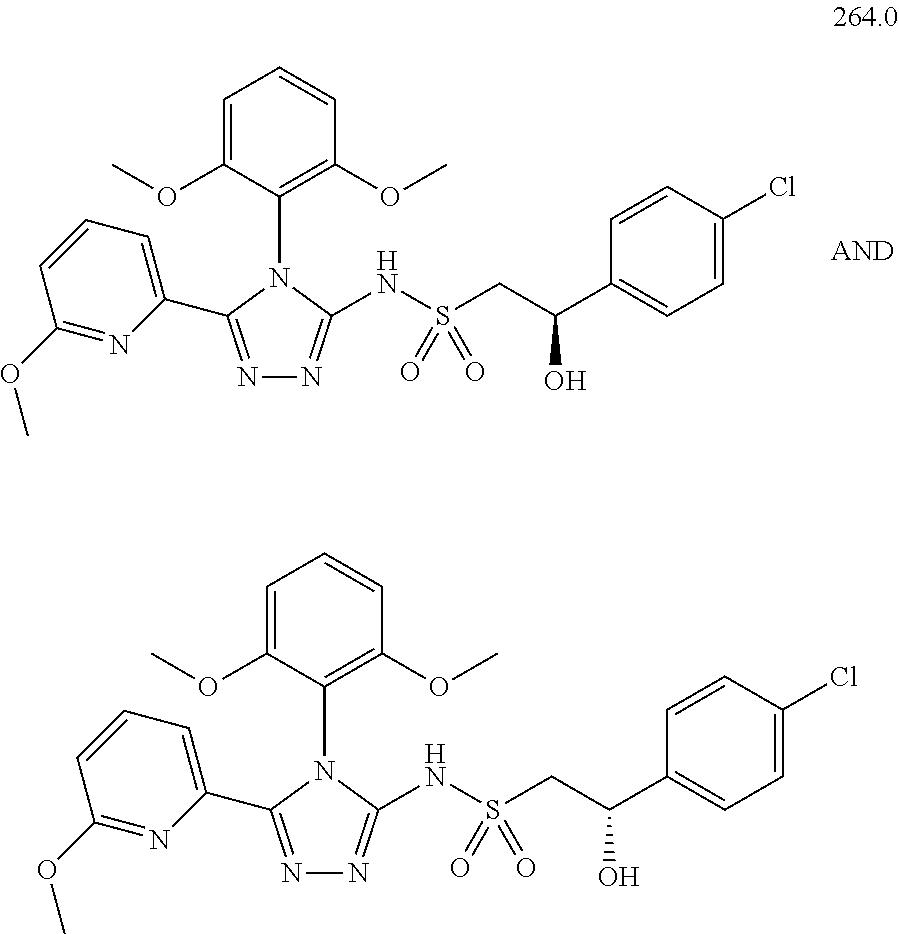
N1=C(C2=CC=CC(OC)=N2)N(C2=C(OC)C=CC=C2OC)C(NS(CC(C2=CC=C(Cl)C=C2)O)(=O)=O)=N1.N1=C(C2=CC=CC(OC)=N2)N(C2=C(OC)C=CC=C2OC)C(NS(CC(C2=CC=C(Cl)C=C2)O)(=O)=O)=N1
